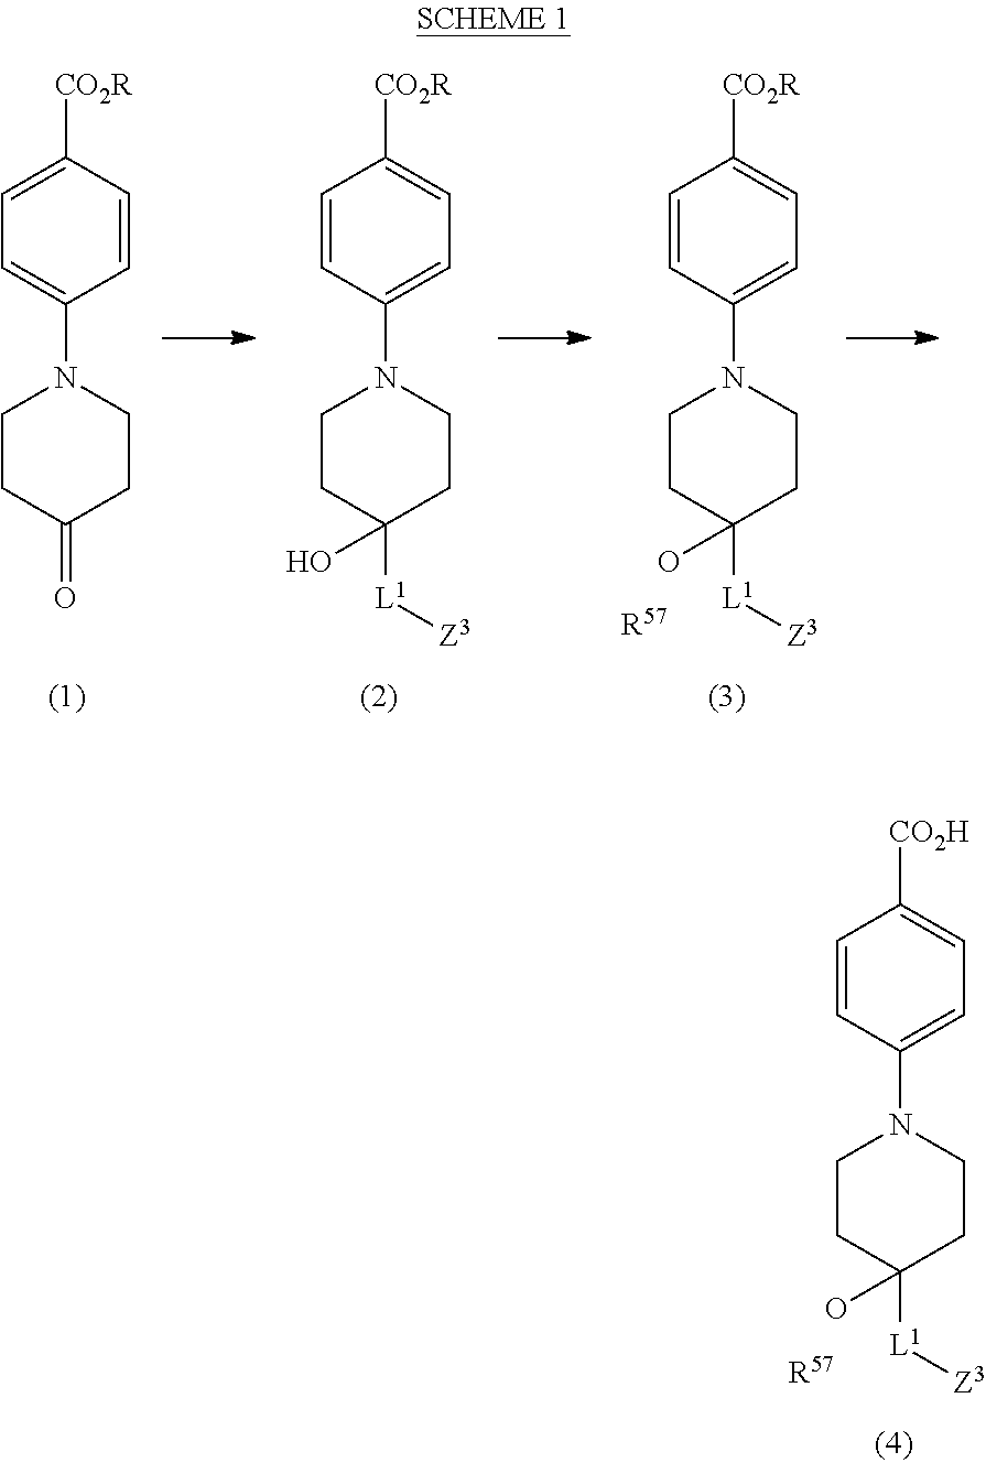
C1CC([L1][Z3])(O)CCN1C1=CC=C([CO2H])C=C1.[R57].C1CC([L1][Z3])(O)CCN1C1=CC=C([CO2R])C=C1.[R57].C1CC([L1][Z3])(O)CCN1C1=CC=C([CO2R])C=C1.C1CC(=O)CCN1C1=CC=C([CO2R])C=C1
